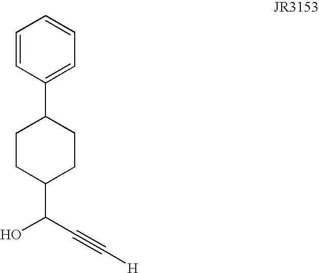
C1CC(C(C#C[H])O)CCC1C1=CC=CC=C1
